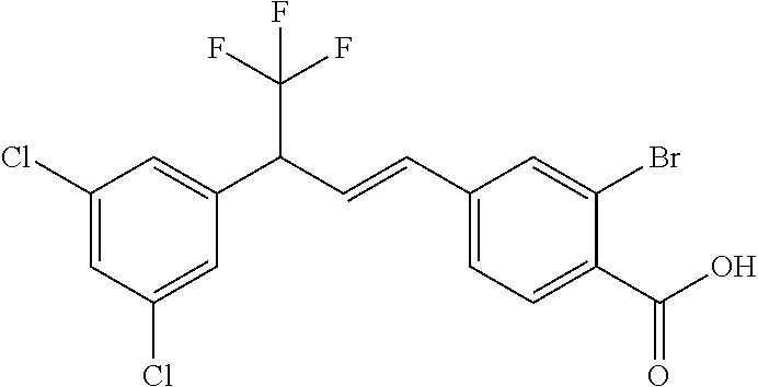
C1(Cl)=CC(Cl)=CC(C(C=CC2=CC=C(C(O)=O)C(Br)=C2)C(F)(F)F)=C1
